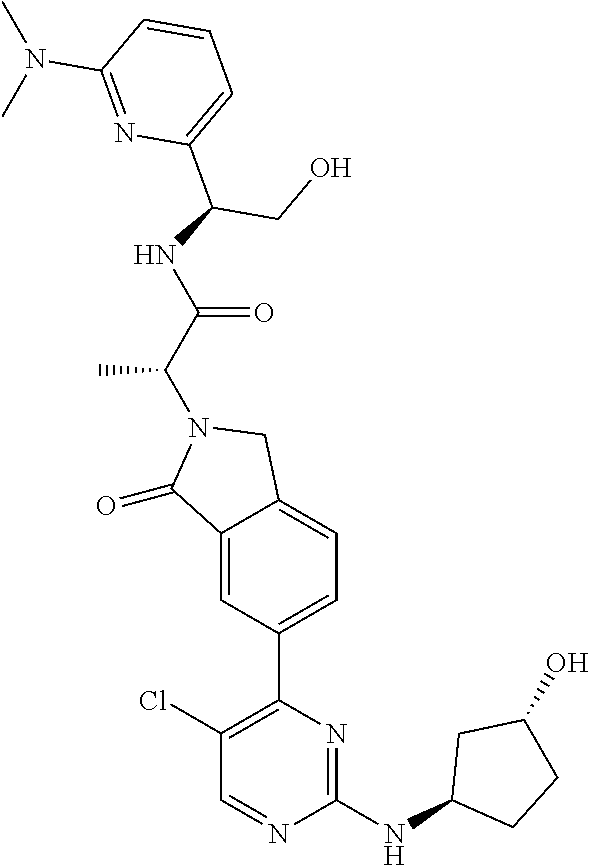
C1(=O)C2=CC(C3=C(Cl)C=NC(NC4CCC(O)C4)=N3)=CC=C2CN1C(C(NC(C1=CC=CC(N(C)C)=N1)CO)=O)C
